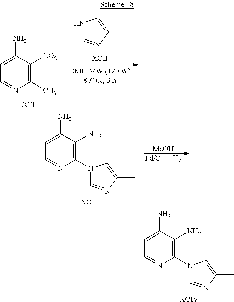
C1=C(N)C([NO2])=C(N2C=NC(C)=C2)N=C1.[XCIII].[MeOH].[Pd/C][H2].C1=C(N)C(N)=C(N2C=NC(C)=C2)N=C1.[XCIV].C1=C(N)C([NO2])=C(C)N=C1.N1C=NC(C)=C1
